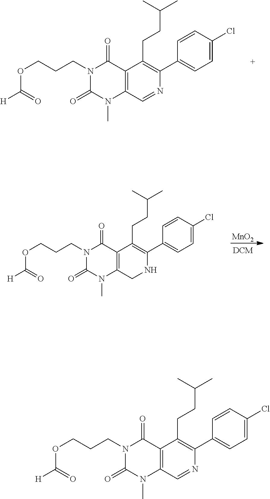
[MnO2].N1(CCCOC(=O)[H])C(=O)N(C)C2=C(C1=O)C(CCC(C)C)=C(C1=CC=C(Cl)C=C1)NC2.N1(CCCOC(=O)[H])C(=O)N(C)C2=C(C1=O)C(CCC(C)C)=C(C1=CC=C(Cl)C=C1)N=C2.N1(CCCOC(=O)[H])C(=O)N(C)C2=C(C1=O)C(CCC(C)C)=C(C1=CC=C(Cl)C=C1)N=C2
